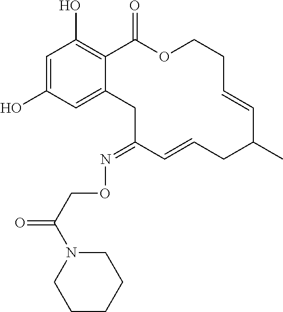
C1=C(O)C=C2C(=C1O)C(=O)OCCC=CC(C)CC=CC(=NOCC(=O)N1CCCCC1)C2
